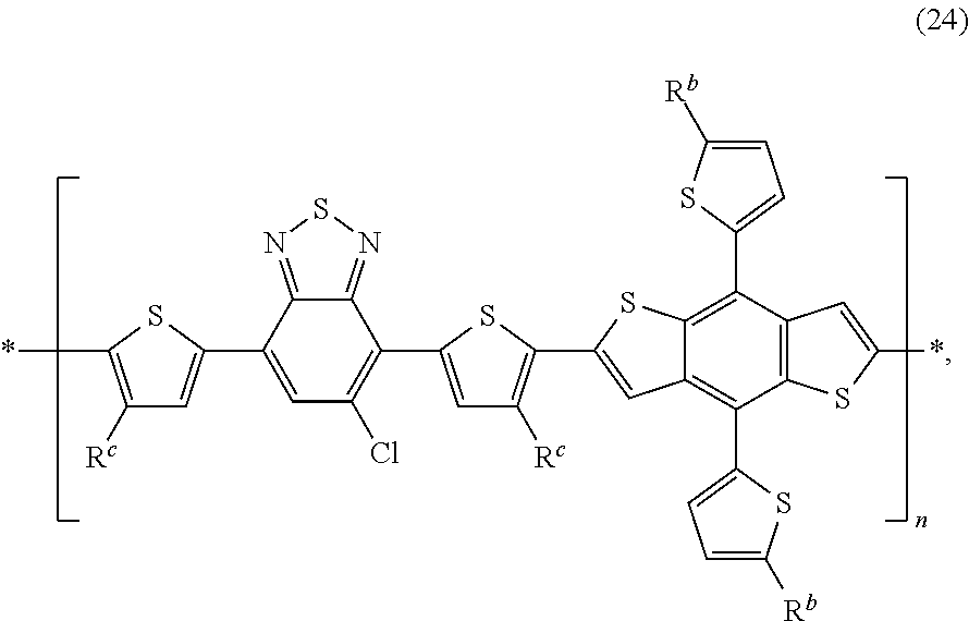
C1(C2=CC([Rc])=C(C3=CC4=C(C5=CC=C([Rb])S5)C5=C(C(C6=CC=C([Rb])S6)=C4S3)C=C(*)S5)S2)=C(Cl)C=C(C2=CC([Rc])=C(*)S2)C2=NSN=C12
